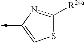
N1=C([R24a])SC=C1->C
